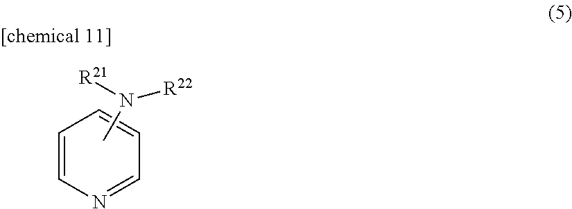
C1=CN=CC=C1.CN([R21])[R22]
